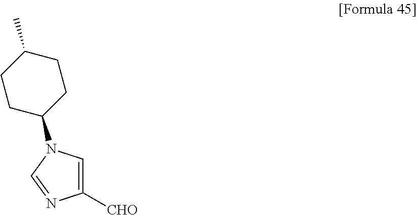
C1([CHO])=CN(C2CCC(C)CC2)C=N1
